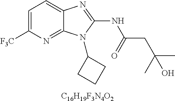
C1=C([F3C])N=C2C(=C1)N=C(NC(CC(C)(C)O)=O)N2C1CCC1.[C16H19F3N4O2]
